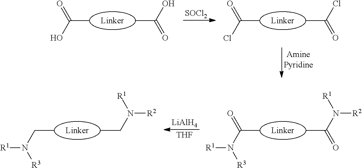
[LiAlH4].[THF].CC(N([R2])[R1])=O.C(C)(N([R1])[R3])=O.CCN([R2])[R1].C(C)N([R1])[R3].CC(O)=O.C(C)(O)=O.[SOCl2].CC(Cl)=O.C(C)(Cl)=O
